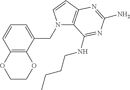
N1(CC2=CC=CC3=C2OCCO3)C2=C(C=C1)N=C(N)N=C2NCCCC
